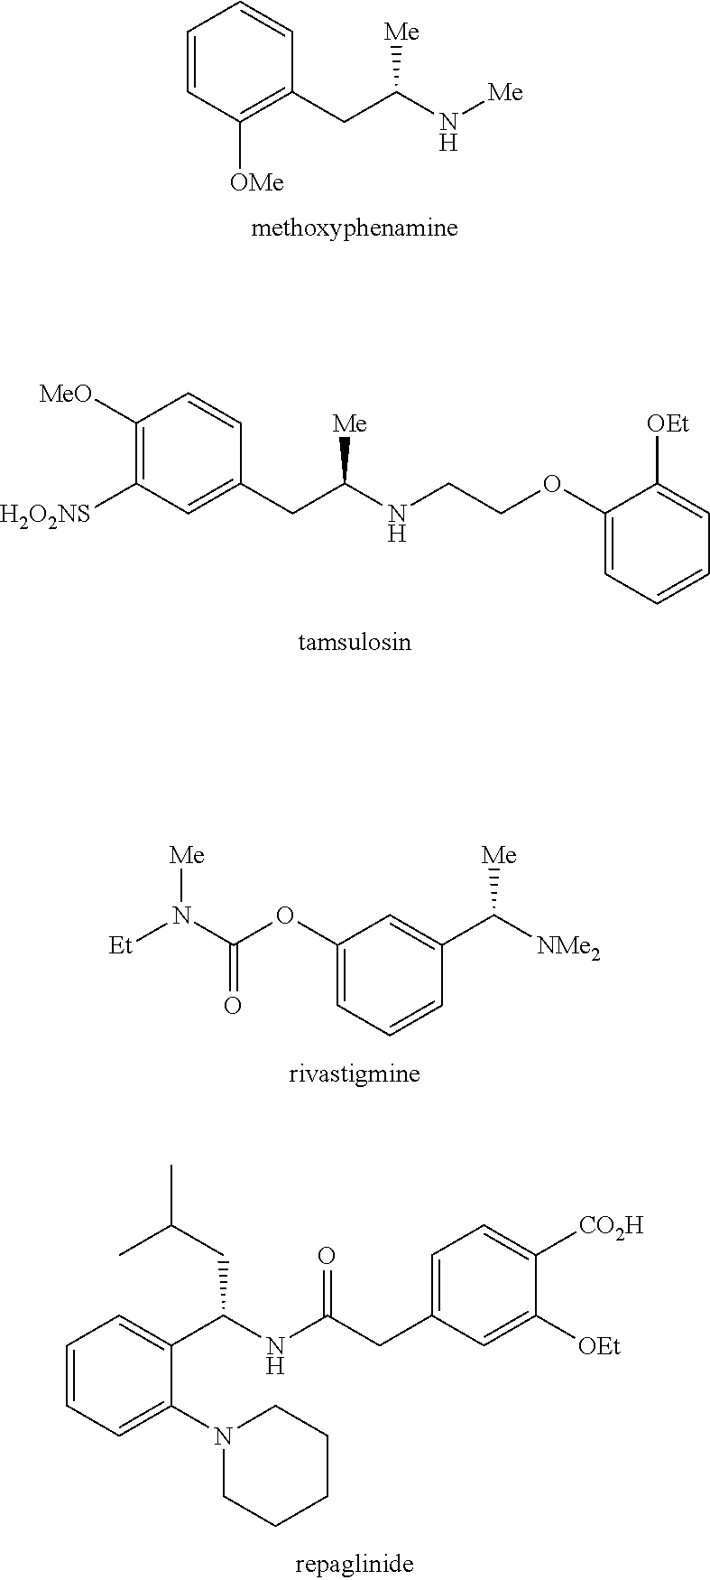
C1=CC([OMe])=C(CC(N[Me])[Me])C=C1.C1(OC(N([Et])[Me])=O)=CC=CC(C([NMe2])[Me])=C1.C1([MeO])=C([H2O2NS])C=C(CC(NCCOC2=CC=CC=C2[OEt])[Me])C=C1.C1=CC=C(N2CCCCC2)C(C(NC(CC2=CC=C([CO2H])C([OEt])=C2)=O)CC(C)C)=C1
